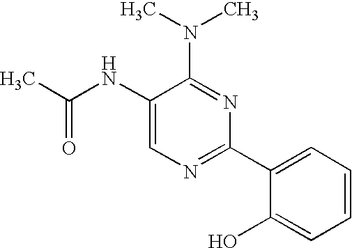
C1(NC(C)=O)=CN=C(C2=CC=CC=C2O)N=C1N(C)C
